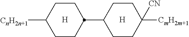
[H].[H].[CnH2n+1]C1CCC(C2CCC([CmH2m+1])([CN])CC2)CC1
